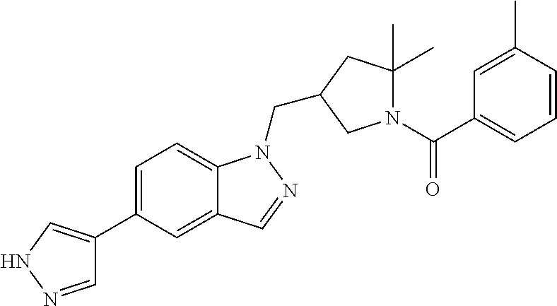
C1=NNC=C1C1=CC=C2C(=C1)C=NN2CC1CC(C)(C)N(C(C2=CC=CC(C)=C2)=O)C1
